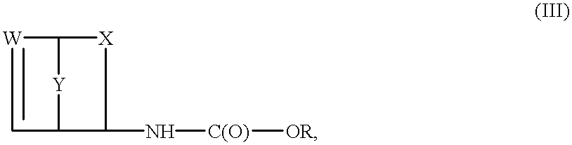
[W]1=CC2[Y]C1[X]C2N[C(O)][OR]
